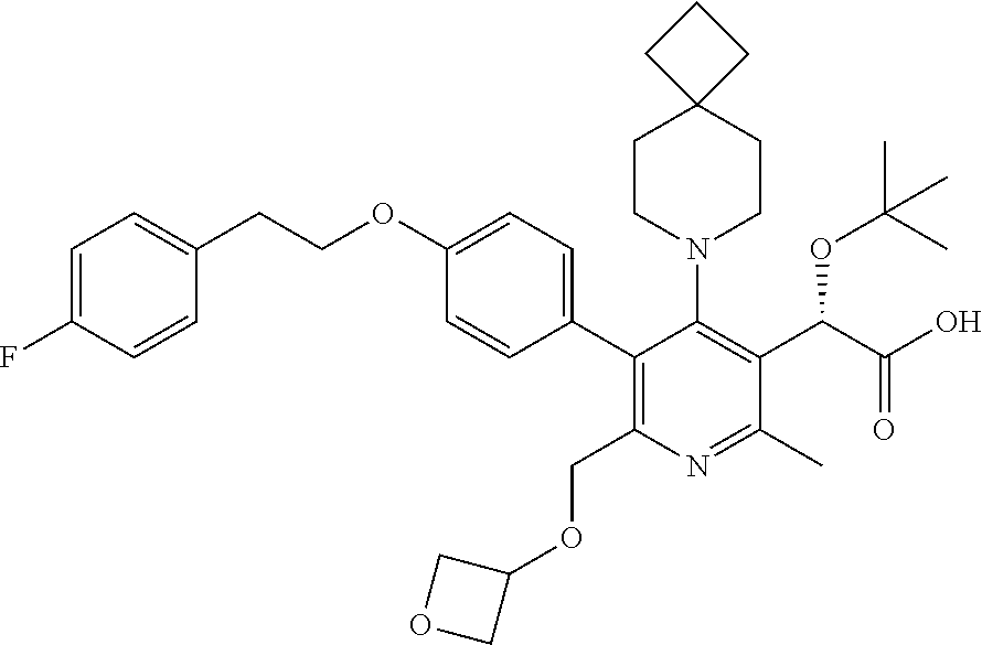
C1(OCCC2=CC=C(F)C=C2)=CC=C(C2=C(COC3COC3)N=C(C)C(C(C(O)=O)OC(C)(C)C)=C2N2CCC3(CC2)CCC3)C=C1
